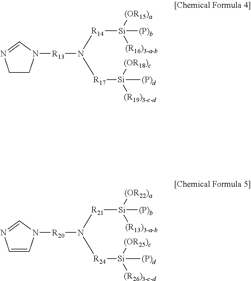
C1CN([R13]N([R17][Si]([(R19)3-c-d])([(OR18)c])[(P)d])[R14][Si]([(OR15)a])([(R16)3-a-b])[(P)b])C=N1.C1=CN([R20]N([R24][Si]([(R26)3-c-d])([(OR25)c])[(P)d])[R21][Si]([(OR22)a])([(R13)3-a-b])[(P)b])C=N1
